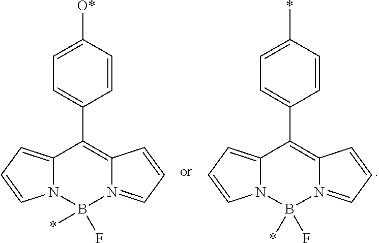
C12=CC=CN1B(*)(F)N1=CC=CC1=C2C1=CC=C(*)C=C1.C12=CC=CN1B(*)(F)N1=CC=CC1=C2C1=CC=C([O*])C=C1
